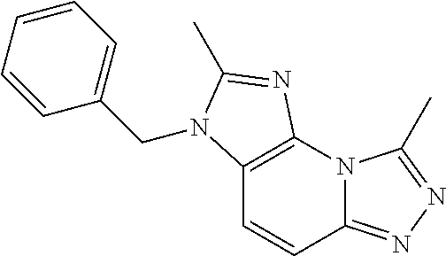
C12=C(N3C(=NN=C3C)C=C1)N=C(C)N2CC1=CC=CC=C1
